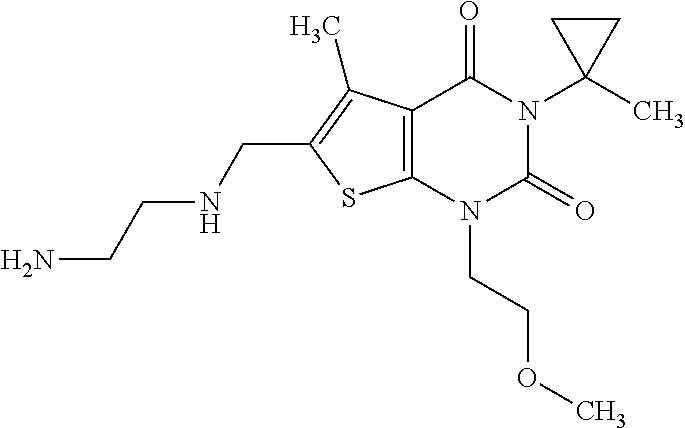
C12=C(N(CCOC)C(=O)N(C3(C)CC3)C1=O)SC(CNCCN)=C2C
